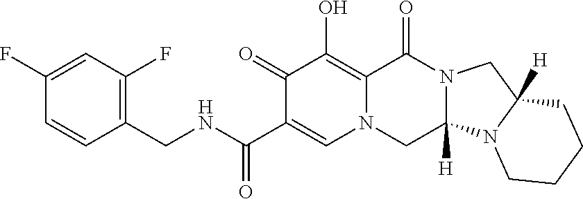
C1(CNC(C2=CN3C(=C(O)C2=O)C(=O)N2C([H])(C3)N3C([H])(C2)CCCC3)=O)=C(F)C=C(F)C=C1
